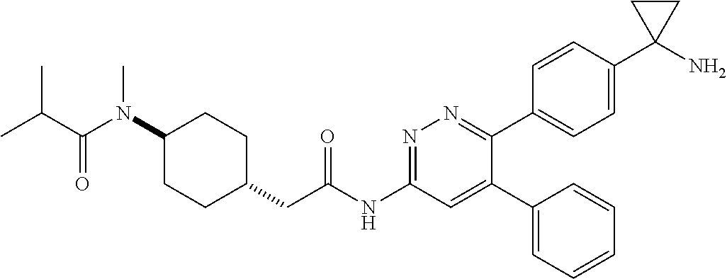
C1(N(C(=O)C(C)C)C)CCC(CC(NC2=NN=C(C3=CC=C(C4(N)CC4)C=C3)C(C3=CC=CC=C3)=C2)=O)CC1
